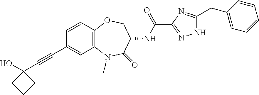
C1(C#CC2(O)CCC2)=CC2=C(C=C1)OCC(NC(C1=NNC(CC3=CC=CC=C3)=N1)=O)C(=O)N2C
